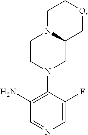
C1=NC=C(F)C(N2CC3N(CCOC3)CC2)=C1N
